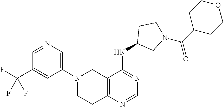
C1(N2CCC3=C(C2)C(NC2CN(C(C4CCOCC4)=O)CC2)=NC=N3)=CN=CC(C(F)(F)F)=C1
